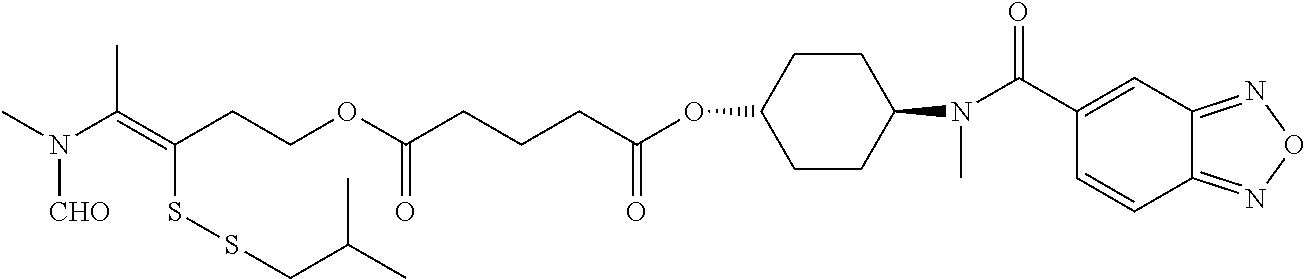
C1(OC(CCCC(OCCC(SSCC(C)C)=C(N([CHO])C)C)=O)=O)CCC(N(C(=O)C2=CC3=NON=C3C=C2)C)CC1
